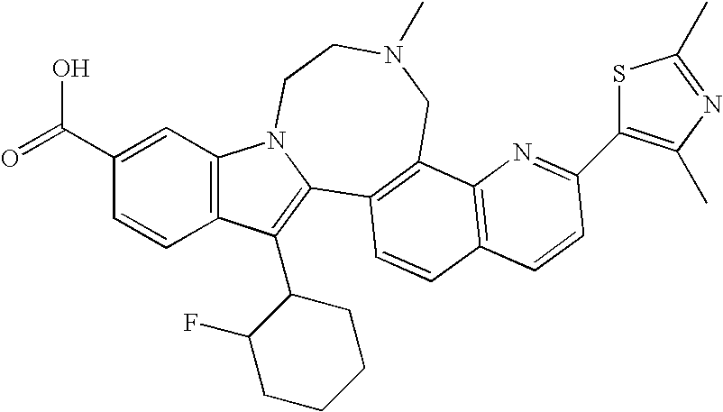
C1(C(O)=O)=CC2=C(C=C1)C(C1C(F)CCCC1)=C1N2CCN(C)CC2=C1C=CC1=C2N=C(C2=C(C)N=C(C)S2)C=C1
